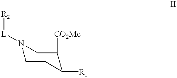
N1([L][R2])CCC([R1])C([CO2Me])C1
